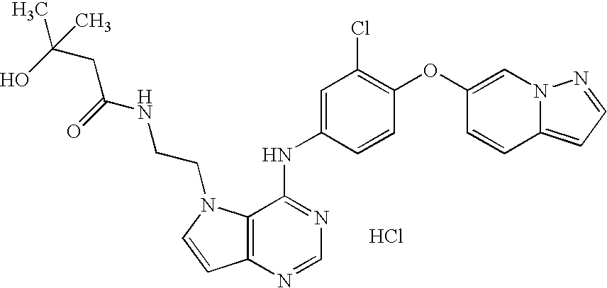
C12=C(N=CN=C1NC1=CC(Cl)=C(OC3=CN4C(=CC=N4)C=C3)C=C1)C=CN2CCNC(=O)CC(C)(O)C.Cl
